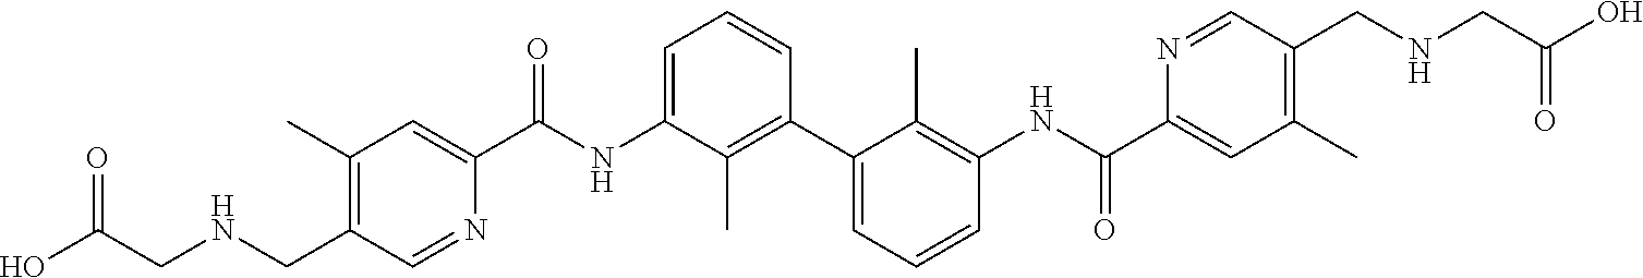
C1(C)=C(CNCC(O)=O)C=NC(C(NC2=CC=CC(C3=CC=CC(NC(C4=CC(C)=C(CNCC(O)=O)C=N4)=O)=C3C)=C2C)=O)=C1
